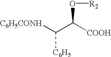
[C6H5CONH]C(C([COOH])O[R2])[C6H5]
